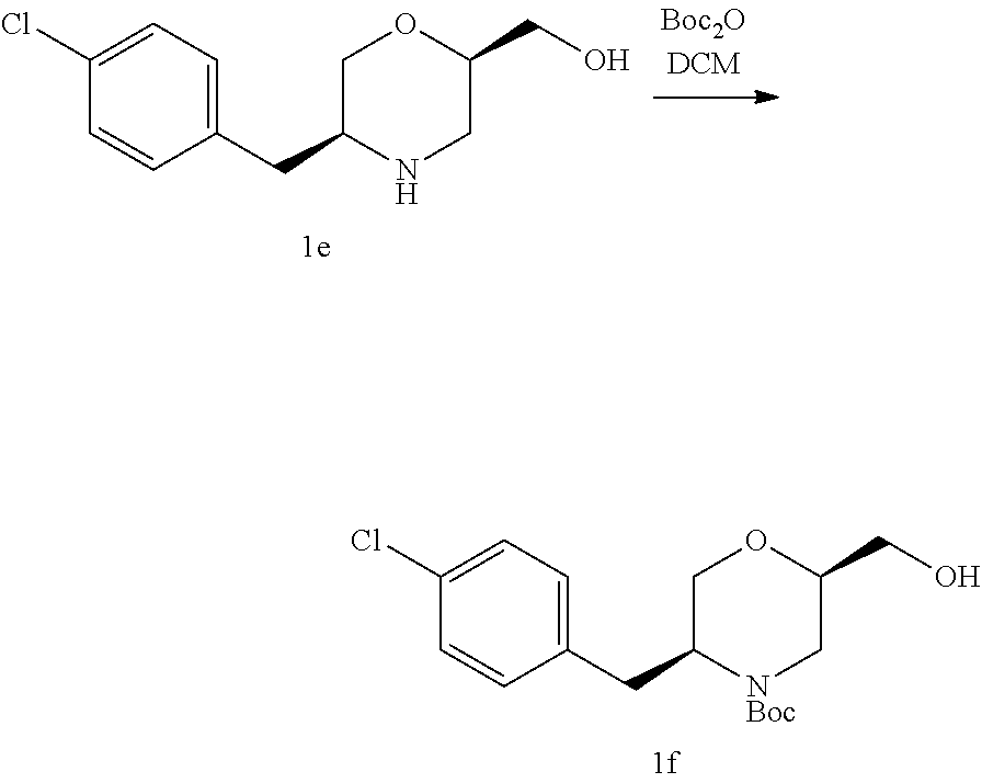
C1(Cl)=CC=C(CC2COC(CO)C[NBoc]2)C=C1.C1(Cl)=CC=C(CC2COC(CO)CN2)C=C1
